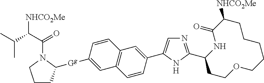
N1=C(C2CCOCCCCCC([NHCO2Me])C(=O)N2)NC(C2=CC3=C(C=C2)C=C([Gg]C2CCCN2C(C(C(C)C)[NHCO2Me])=O)C=C3)=C1
